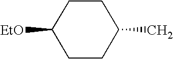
C1CC(C)CCC1[EtO]
